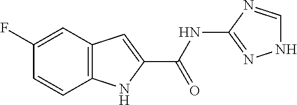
C1(F)=CC2=C(C=C1)NC(C(=O)NC1=NNC=N1)=C2
